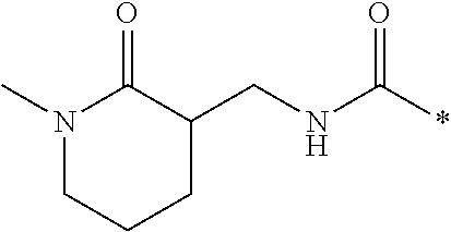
N(C(*)=O)CC1CCCN(C)C1=O
